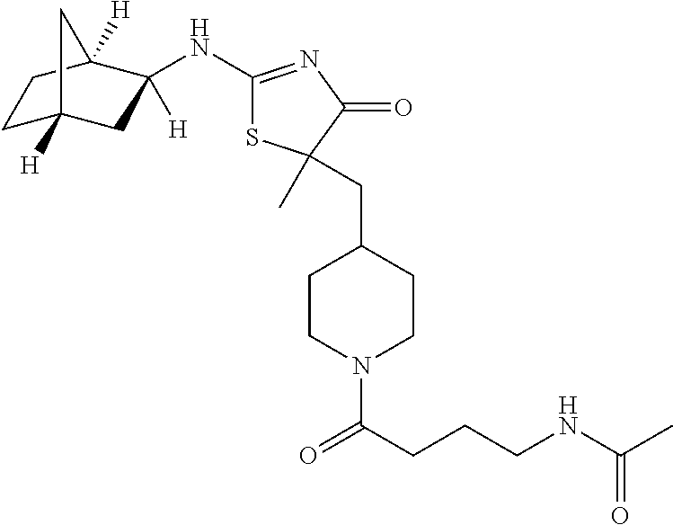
C1C2([H])CC(NC3=NC(=O)C(C)(CC4CCN(C(=O)CCCNC(C)=O)CC4)S3)([H])C([H])(C1)C2
